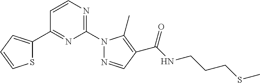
C1=CC(C2=CC=CS2)=NC(N2N=CC(C(NCCCSC)=O)=C2C)=N1
